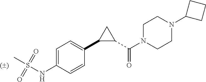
C1=C(NS(C)(=O)=O)C=CC(C2C(C(N3CCN(C4CCC4)CC3)=O)C2)=C1
